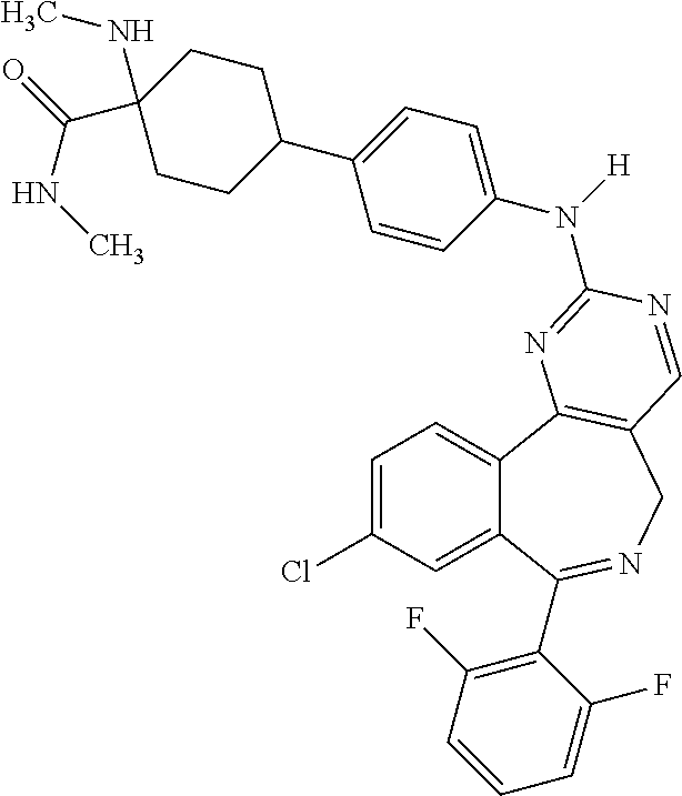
C12=CC(Cl)=CC=C1C1=C(CN=C2C2=C(F)C=CC=C2F)C=NC(N(C2=CC=C(C3CCC(NC)(C(NC)=O)CC3)C=C2)[H])=N1
